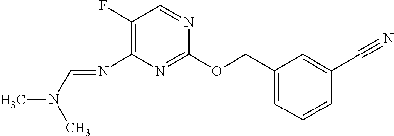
C1(F)=C(N=CN(C)C)N=C(OCC2=CC=CC(C#N)=C2)N=C1
